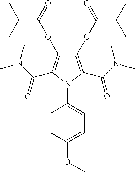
C1(OC(C(C)C)=O)=C(C(N(C)C)=O)N(C2=CC=C(OC)C=C2)C(C(N(C)C)=O)=C1OC(C(C)C)=O
